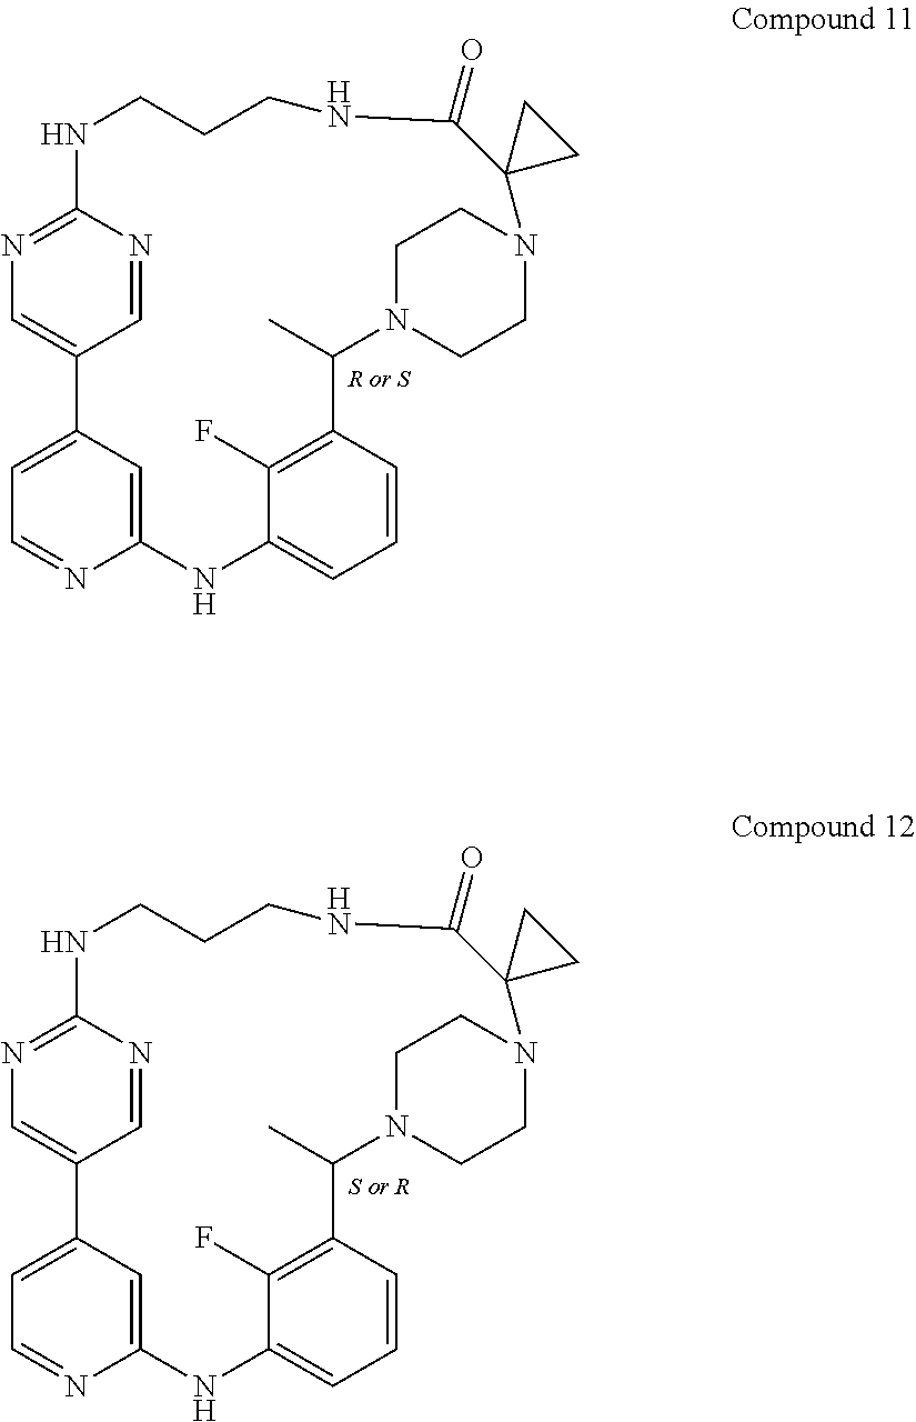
C1=NC2=NC=C1C1=CC=NC(=C1)NC1=CC=CC(=C1F)C(C)N1CCN(CC1)C1(CC1)C(=O)NCCCN2.C1=NC2=NC=C1C1=CC=NC(=C1)NC1=CC=CC(=C1F)C(C)N1CCN(CC1)C1(CC1)C(=O)NCCCN2
